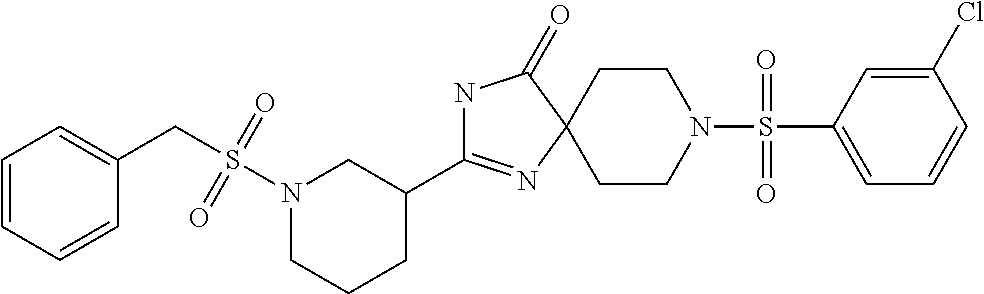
N1C(C2CN(S(CC3=CC=CC=C3)(=O)=O)CCC2)=NC2(C1=O)CCN(S(C1=CC=CC(Cl)=C1)(=O)=O)CC2
